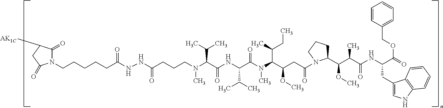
N(C(C(NC(C(C)C)C(N(C)C(C(C)CC)C(CC(=O)N1C(C(C(C(=O)NC(CC2=CNC3=C2C=CC=C3)C(=O)OCC2=CC=CC=C2)C)OC)CCC1)OC)=O)=O)C(C)C)(C)CCCC(NNC(CCCCCN1C(=O)C([AK1C])CC1=O)=O)=O
